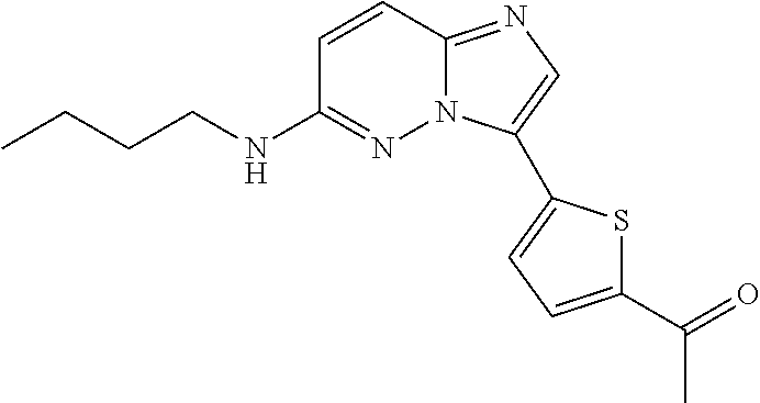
C1=CC2=NC=C(C3=CC=C(C(=O)C)S3)N2N=C1NCCCC
